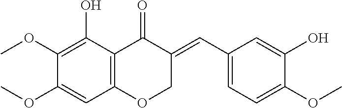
C12=C(C(O)=C(OC)C(OC)=C1)C(=O)C(=CC1=CC=C(OC)C(O)=C1)CO2
